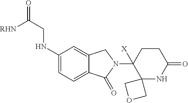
C1(NCC(=O)[RHN])=CC=C2C(=C1)CN(C1([X])C3(NC(=O)CC1)COC3)C2=O
